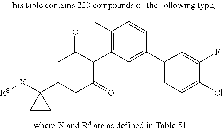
C1(C)=C(C2C(=O)CC(C3([X][R8])CC3)CC2=O)C=C(C2=CC=C(Cl)C(F)=C2)C=C1
